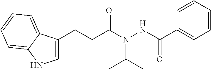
C1=CC=CC=C1C(NN(C(CCC1=CNC2=CC=CC=C12)=O)C(C)C)=O
